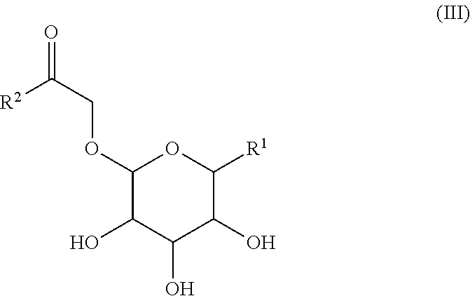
C1(OCC([R2])=O)C(O)C(O)C(O)C([R1])O1
